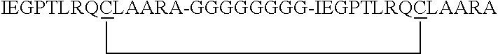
[IEGPTLRQCLAARA-GGGGGGGG-IEGPTLRQCLAARA]1CC1
